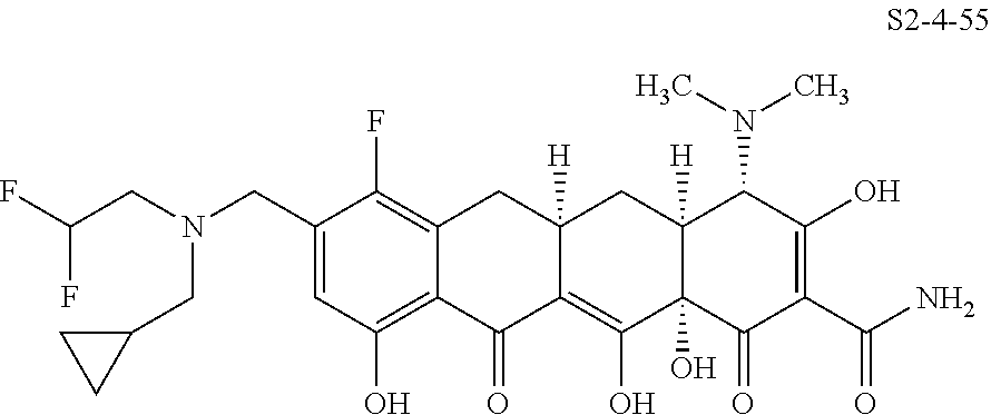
C1(CN(CC(F)F)CC2CC2)=CC(O)=C2C(=C1F)CC1([H])C(=C(O)C3(O)C([H])(C1)C(N(C)C)C(O)=C(C(=O)N)C3=O)C2=O
